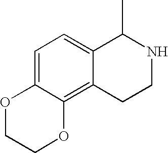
C1=C2C(=C3C(=C1)C(C)NCC3)OCCO2
